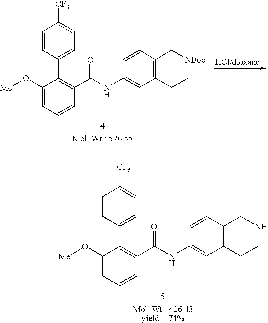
C1(O[Me])=CC=CC(C(NC2=CC3=C(C=C2)CNCC3)=O)=C1C1=CC=C([CF3])C=C1.C1(O[Me])=CC=CC(C(NC2=CC3=C(C=C2)C[NBoc]CC3)=O)=C1C1=CC=C([CF3])C=C1
